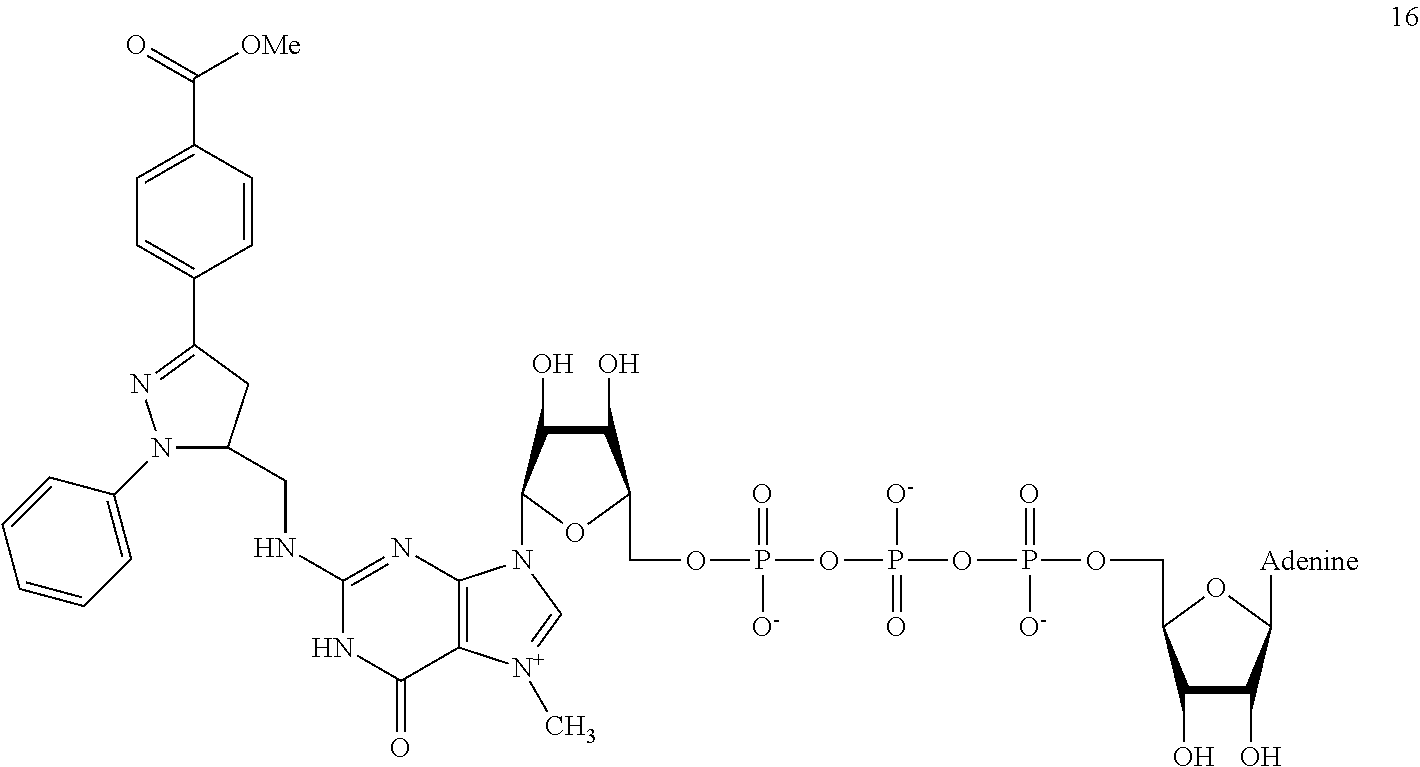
C1=CC(C([OMe])=O)=CC=C1C1=NN(C2=CC=CC=C2)C(CNC2=NC3=C(C(=O)N2)[N+](C)=CN3C2C(O)C(O)C(COP(OP(OP(OCC3C(O)C(O)C([Adenine])O3)(=O)[O-])([O-])=O)(=O)[O-])O2)C1
